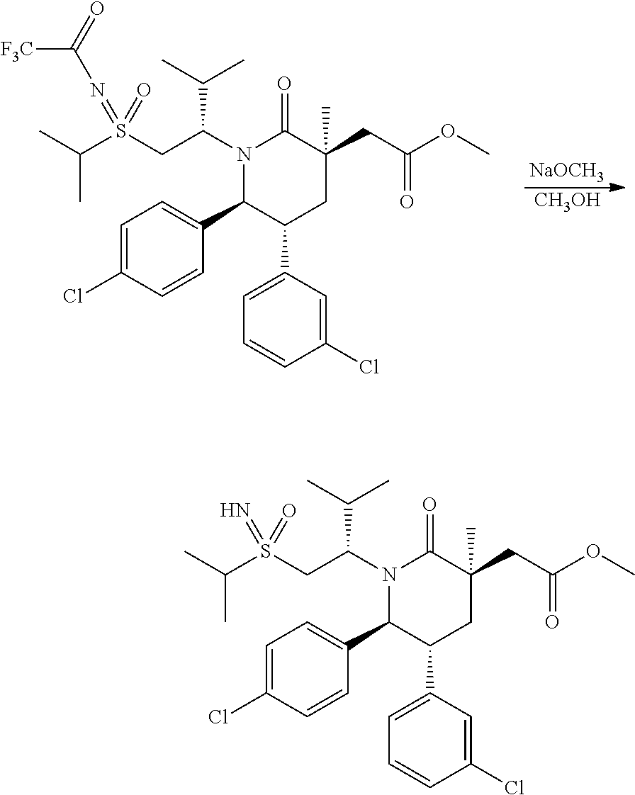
C1=C(Cl)C=CC(C2C(C3=CC=CC(Cl)=C3)CC(CC(=O)OC)(C)C(=O)N2C(CS(C(C)C)(=NC([F3C])=O)=O)C(C)C)=C1.[NaOCH3].[CH3OH].C1=C(Cl)C=CC(C2C(C3=CC=CC(Cl)=C3)CC(CC(=O)OC)(C)C(=O)N2C(CS(C(C)C)(=N)=O)C(C)C)=C1
